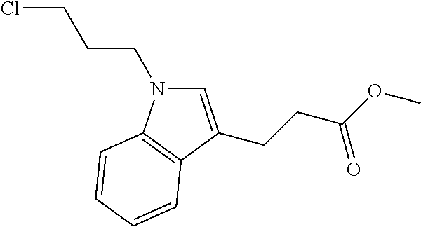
N1(CCCCl)C=C(CCC(OC)=O)C2=C1C=CC=C2
